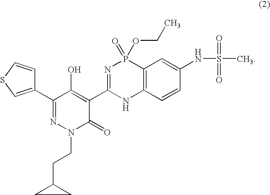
C1(C2=CSC=C2)=NN(CCC2CC2)C(=O)C(C2=NP(=O)(OCC)C3=C(N2)C=CC(NS(C)(=O)=O)=C3)=C1O
